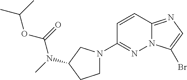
C1=CC2=NC=C(Br)N2N=C1N1CCC(N(C)C(=O)OC(C)C)C1
